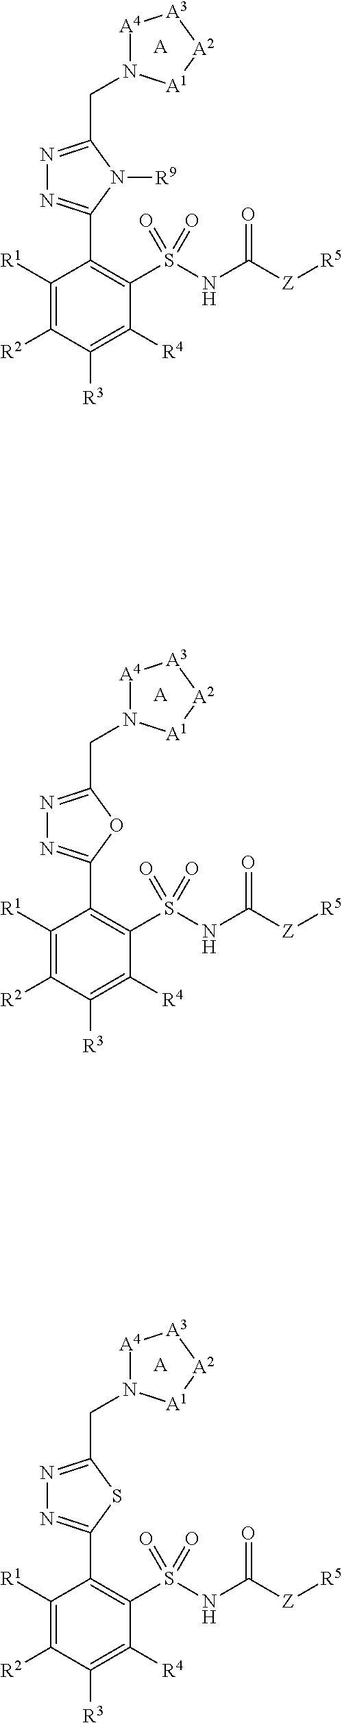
C1(C2=NN=C(CN3[A4][A3][A2][A1]3)N2[R9])=C(S(NC([Z][R5])=O)(=O)=O)C([R4])=C([R3])C([R2])=C1[R1].[A].C1(C2=NN=C(CN3[A4][A3][A2][A1]3)O2)=C(S(NC([Z][R5])=O)(=O)=O)C([R4])=C([R3])C([R2])=C1[R1].[A].C1(C2=NN=C(CN3[A4][A3][A2][A1]3)S2)=C(S(NC([Z][R5])=O)(=O)=O)C([R4])=C([R3])C([R2])=C1[R1].[A]
